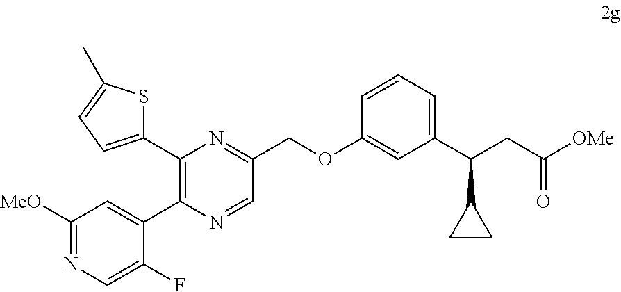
C1([MeO])=NC=C(F)C(C2=C(C3=CC=C(C)S3)N=C(COC3=CC(C(CC(=O)[OMe])C4CC4)=CC=C3)C=N2)=C1
